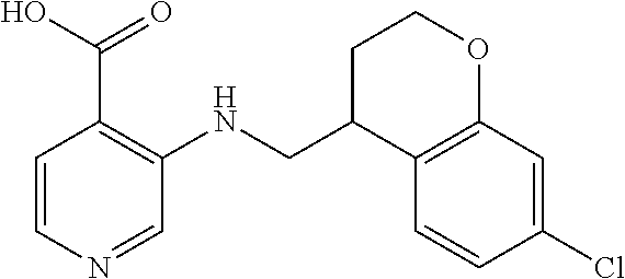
C1(Cl)=CC2=C(C=C1)C(CNC1=C(C(O)=O)C=CN=C1)CCO2
